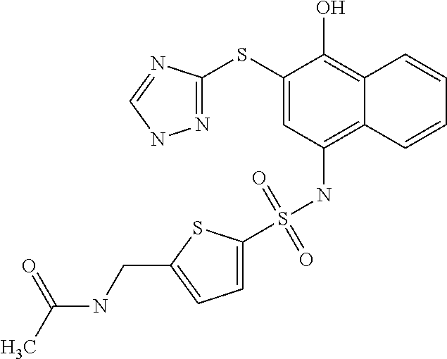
N1=C(SC2=CC(NS(C3=CC=C(CNC(C)=O)S3)(=O)=O)=C3C(=C2O)C=CC=C3)N=CN1
